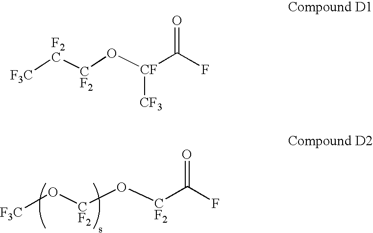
[CF2](C(F)=O)O[CF2]O[F3C].[CF](C(F)=O)([CF3])O[CF2][F2C][F3C]
